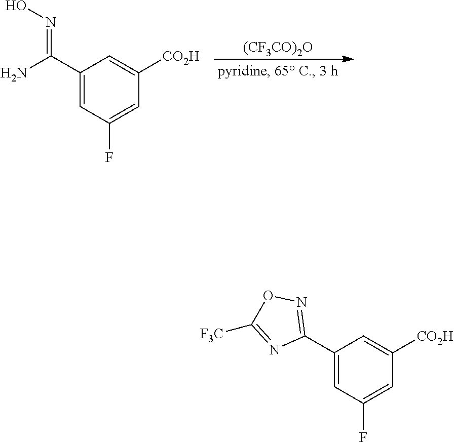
[(CF3CO)2O].C1(C(N)=NO)=CC(F)=CC([CO2H])=C1.C1(C2=NOC([F3C])=N2)=CC(F)=CC([CO2H])=C1
